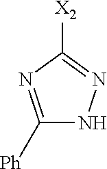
C1([X2])=NNC([Ph])=N1
